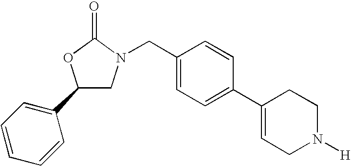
C1(C2=CC=CC=C2)CN(CC2=CC=C(C3=CCN([H])CC3)C=C2)C(=O)O1
